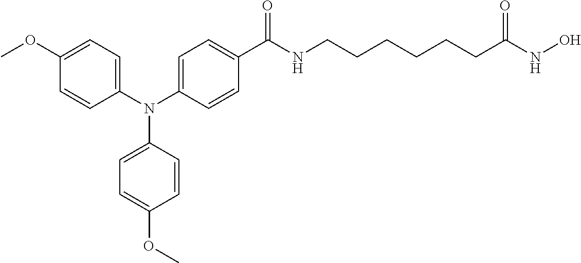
C1(N(C2=CC=C(C(NCCCCCCC(NO)=O)=O)C=C2)C2=CC=C(OC)C=C2)=CC=C(OC)C=C1
